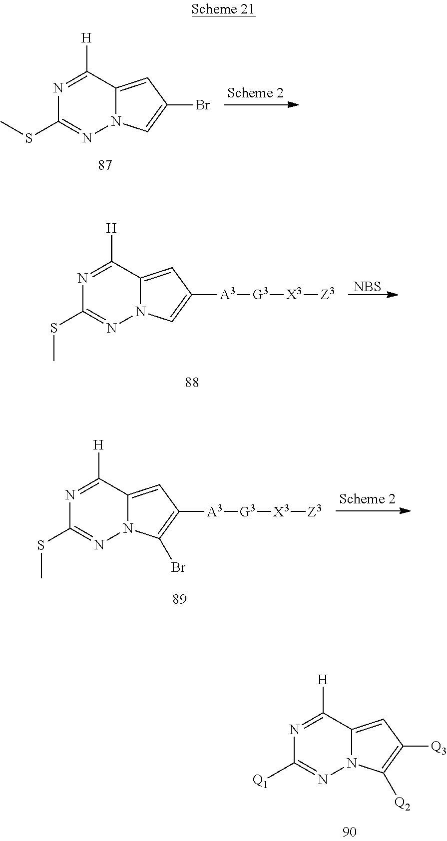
N1=C([H])C2=CC([Q3])=C([Q2])N2N=C1[Q1].N1=C([H])C2=CC(Br)=CN2N=C1SC.N1=C([H])C2=CC([A3][G3][X3][Z3])=CN2N=C1SC.[NBS].N1=C([H])C2=CC([A3][G3][X3][Z3])=C(Br)N2N=C1SC
